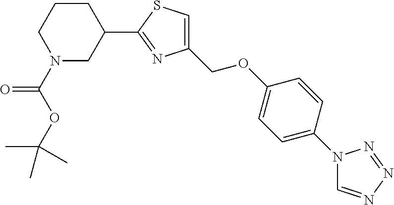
C1(C2=NC(COC3=CC=C(N4C=NN=N4)C=C3)=CS2)CCCN(C(OC(C)(C)C)=O)C1
